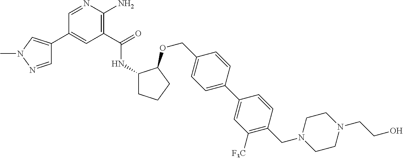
C1(C(=O)NC2CCCC2OCC2=CC=C(C3=CC([F3C])=C(CN4CCN(CCO)CC4)C=C3)C=C2)=C(N)N=CC(C2=CN(C)N=C2)=C1
